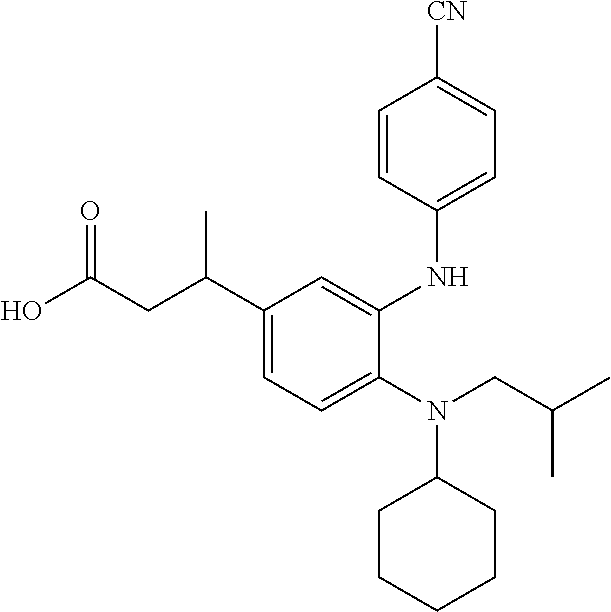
C1(C(CC(O)=O)C)=CC=C(N(CC(C)C)C2CCCCC2)C(NC2=CC=C([CN])C=C2)=C1
